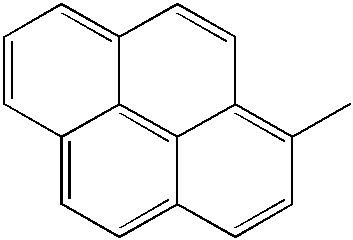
C1=CC2=CC=C3C4=C2C(=C1)C=CC4=C(C)C=C3
